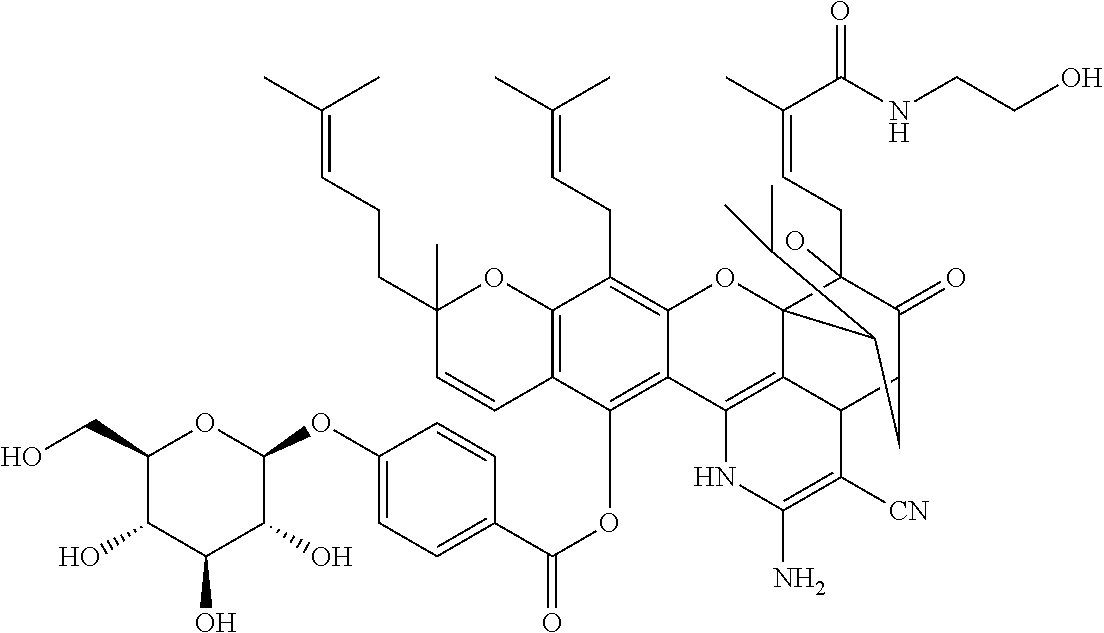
C12=C(C(OC(=O)C3=CC=C(OC4C(O)C(O)C(O)C(CO)O4)C=C3)=C3C(=C1CC=C(C)C)OC14C5=C3NC(N)=C([CN])C5C(C(=O)C1(CC=C(C)C(NCCO)=O)O)CC4C(C)C)C=CC(CCC=C(C)C)(C)O2
